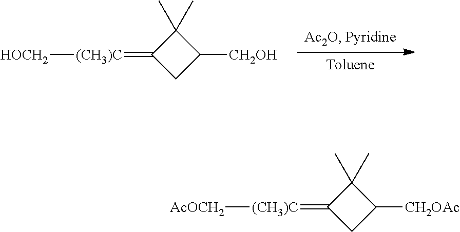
[(CH3)C](=C1CC([CH2OH])C1(C)C)[HOCH2].[(CH3)C](=C1CC([CH2OAc])C1(C)C)[AcOCH2]
